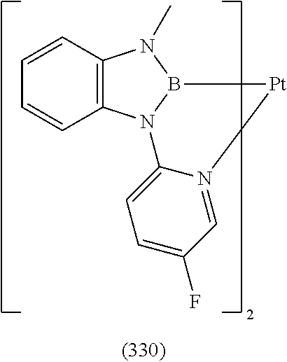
C12=C(N3B(N1C)[Pt]N1=CC(F)=CC=C31)C=CC=C2
